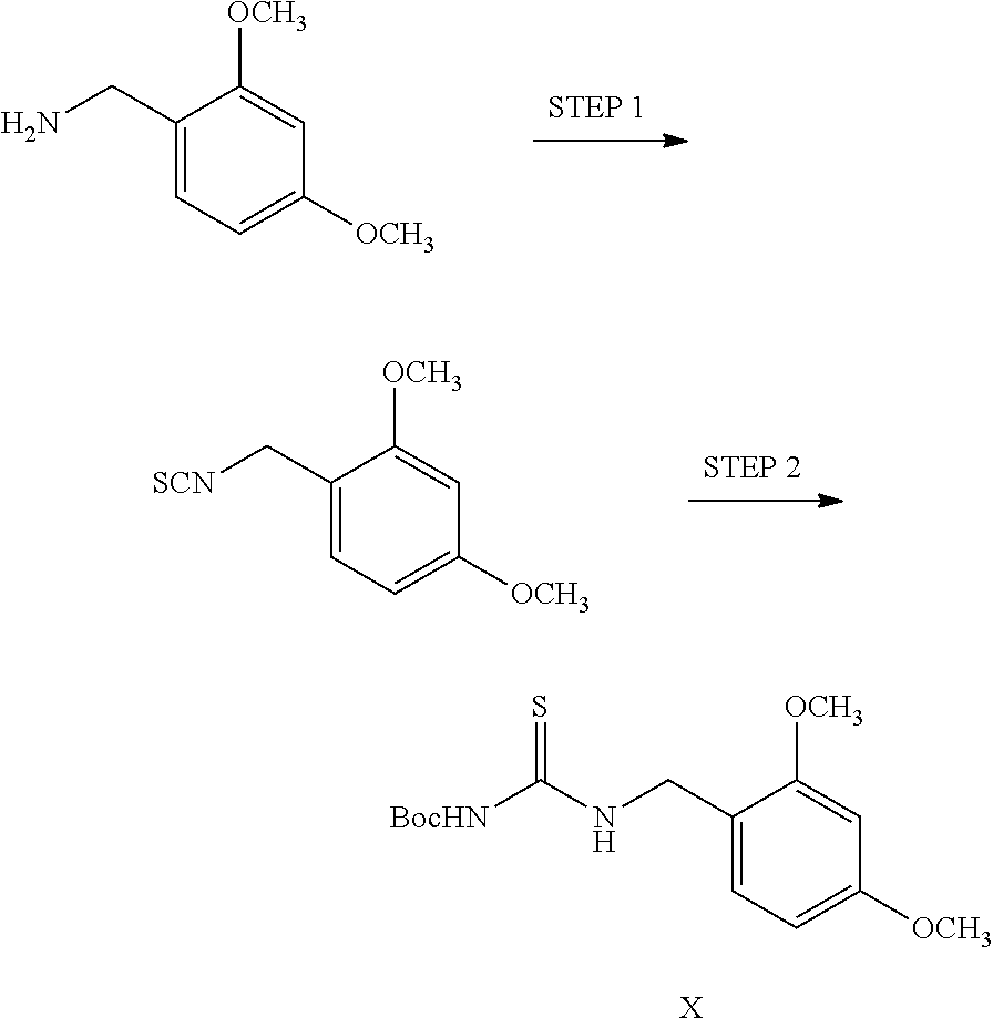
C1(CN)=CC=C([OCH3])C=C1[OCH3].C1(C[SCN])=CC=C([OCH3])C=C1[OCH3].C1(CNC([BocHN])=S)=CC=C([OCH3])C=C1[OCH3].[X]
